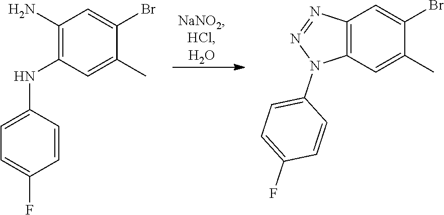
C1(N)=C(NC2=CC=C(F)C=C2)C=C(C)C(Br)=C1.C12=C(C=C(C)C(Br)=C1)N(C1=CC=C(F)C=C1)N=N2
